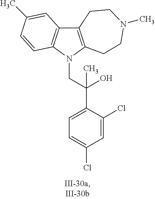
C12=C(N(CC(C3=CC=C(Cl)C=C3Cl)(O)C)C3=C1C=C(C)C=C3)CCN(C)CC2
